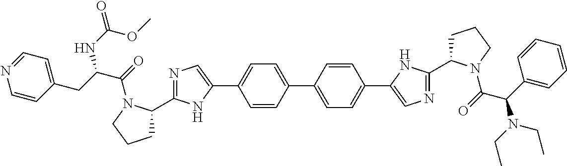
C1=CC(C2=CC=C(C3=CN=C(C4CCCN4C(C(C4=CC=CC=C4)N(CC)CC)=O)N3)C=C2)=CC=C1C1=CN=C(C2CCCN2C(C(CC2=CC=NC=C2)NC(=O)OC)=O)N1
